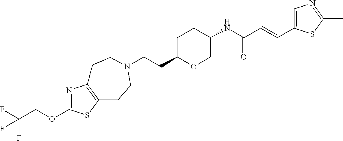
C(CC1OCC(NC(C=CC2=CN=C(C)S2)=O)CC1)N1CCC2=C(N=C(OCC(F)(F)F)S2)CC1
